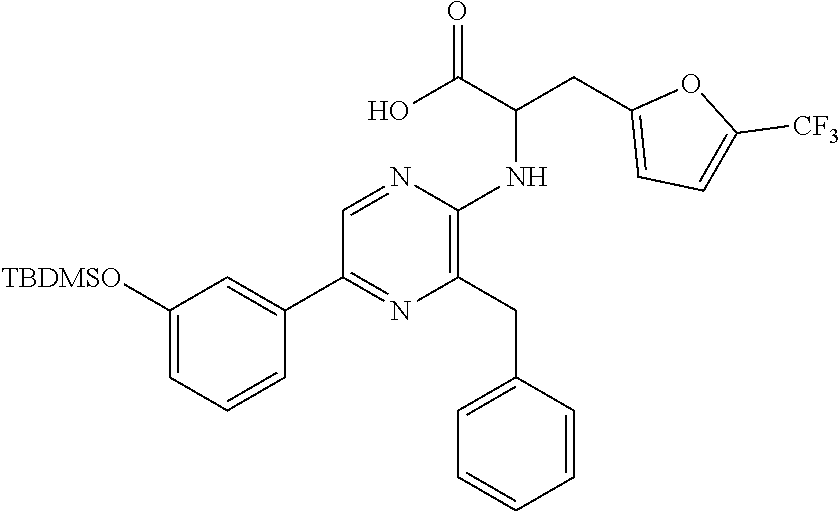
C1([TBDMSO])=CC=CC(C2=NC(CC3=CC=CC=C3)=C(NC(CC3=CC=C([CF3])O3)C(=O)O)N=C2)=C1
